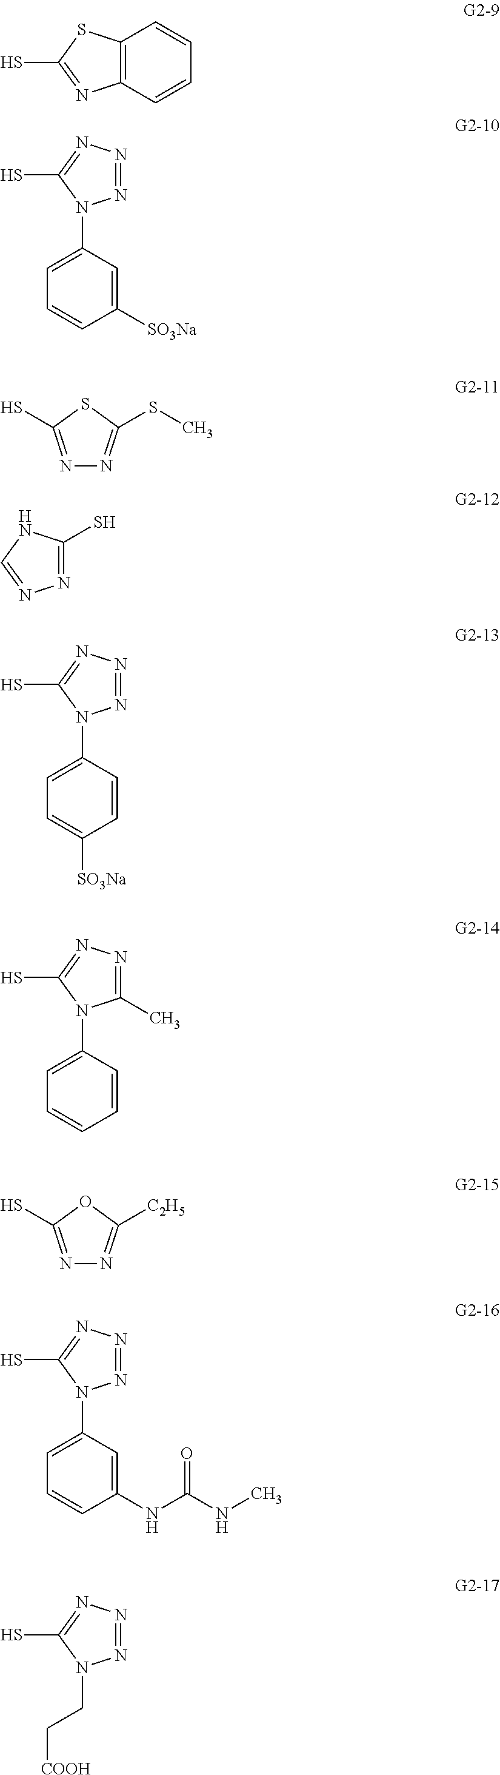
C12=C(C=CC=C1)N=C(S)S2.N1=NN=C(S)N1C1=CC=CC([SO3Na])=C1.N1=C(S)SC(SC)=N1.N1=C(S)NC=N1.C1(C)=NN=C(S)N1C1=CC=CC=C1.N1=C(S)OC([C2H5])=N1.N1=NN=C(S)N1C1=CC=CC(NC(NC)=O)=C1.N1=NN=C(S)N1CC[COOH].N1=NN=C(S)N1C1=CC=C([SO3Na])C=C1
